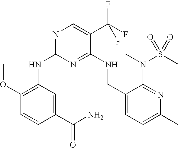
N(C1=NC=C(C(F)(F)F)C(NCC2=CC=C(C)N=C2N(C)S(C)(=O)=O)=N1)C1=C(OC)C=CC(C(N)=O)=C1
